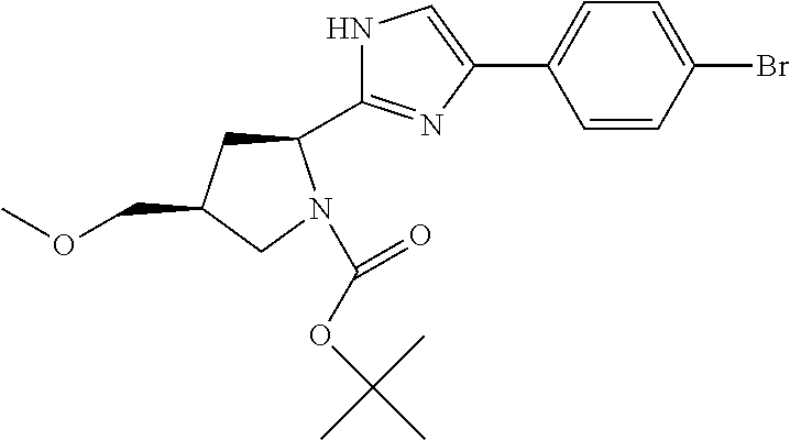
C1=CC(Br)=CC=C1C1=CNC(C2CC(COC)CN2C(OC(C)(C)C)=O)=N1
